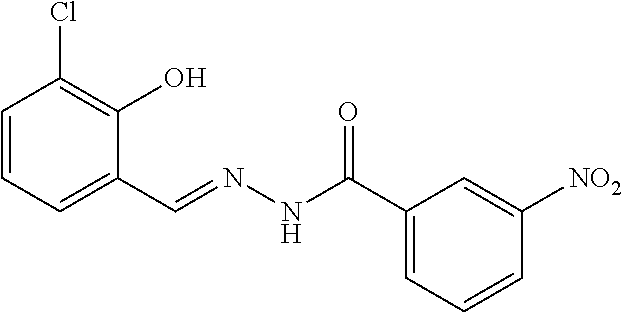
C1=CC=C(C=NNC(C2=CC=CC([NO2])=C2)=O)C(O)=C1Cl
